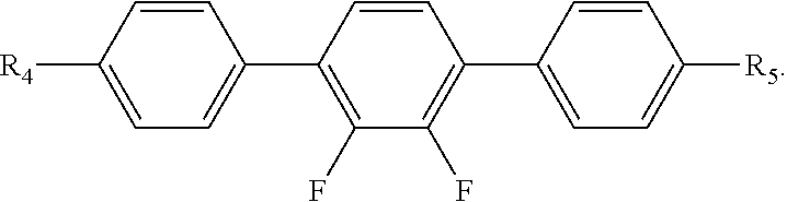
C1=CC([R4])=CC=C1C1=C(F)C(F)=C(C2=CC=C([R5])C=C2)C=C1
